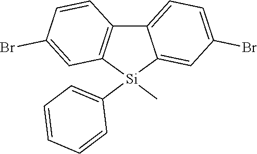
C12=C([Si](C3=CC=CC=C3)(C)C3=CC(Br)=CC=C13)C=C(Br)C=C2
